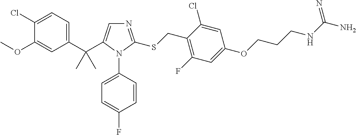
C1(C(C)(C)C2=CN=C(SCC3=C(F)C=C(OCCCNC(N)=N)C=C3Cl)N2C2=CC=C(F)C=C2)=CC=C(Cl)C(OC)=C1
